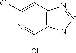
ClC1=CC2=C(C(Cl)=N1)NN=N2
